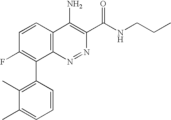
C1=CC(C2=C(F)C=CC3=C2N=NC(C(NCCC)=O)=C3N)=C(C)C(C)=C1
